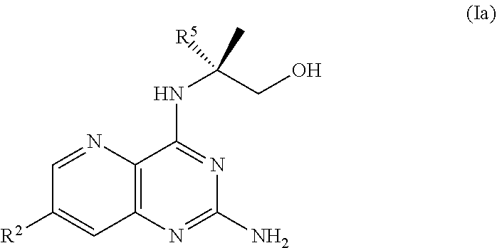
N1=C(N)N=C(NC(C)(CO)[R5])C2=C1C=C([R2])C=N2
